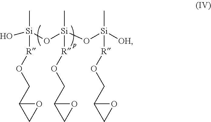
[Si](O[Si](O[Si]([OH])(C)[R]OCC1CO1)(C)[R]OCC1CO1)(C)([R]OCC1CO1)O
